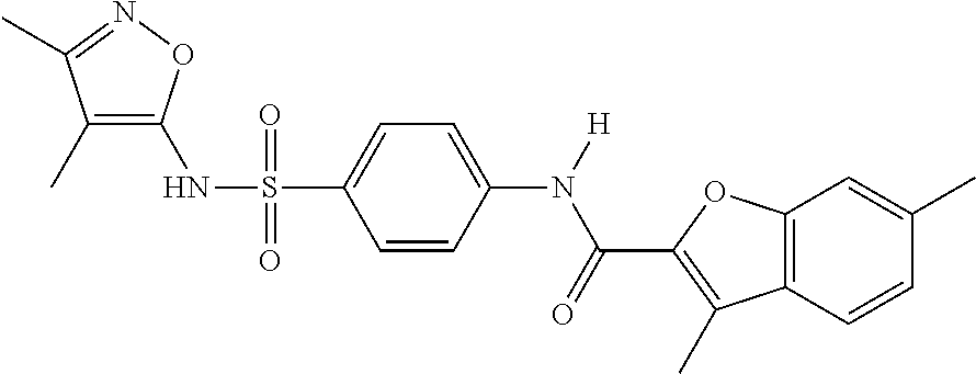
C1=CC(N([H])C(=O)C2=C(C)C3=C(O2)C=C(C)C=C3)=CC=C1S(NC1=C(C)C(C)=NO1)(=O)=O
